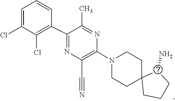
C1C2(CCCC2N)CCN(C2=C(C#N)N=C(C3=C(Cl)C(Cl)=CC=C3)C(C)=N2)C1
